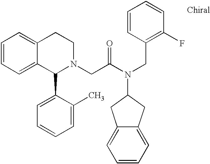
C1=CC=C2C(=C1)CCN(CC(N(CC1=C(F)C=CC=C1)C1CC3=CC=CC=C3C1)=O)C2C1=CC=CC=C1C
